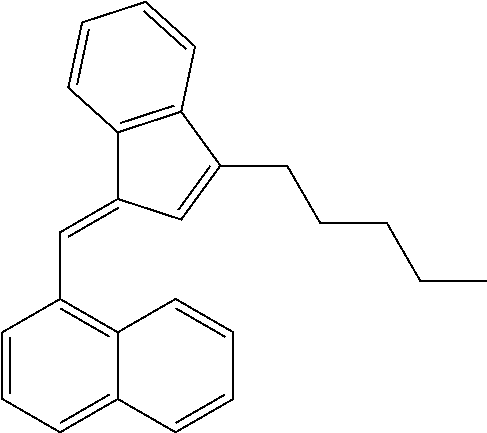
C1=CC=C2C(=C1C=C1C3=C(C(CCCCC)=C1)C=CC=C3)C=CC=C2
